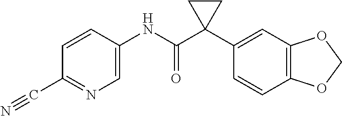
C1=CC(NC(C2(C3=CC4=C(C=C3)OCO4)CC2)=O)=CN=C1C#N
